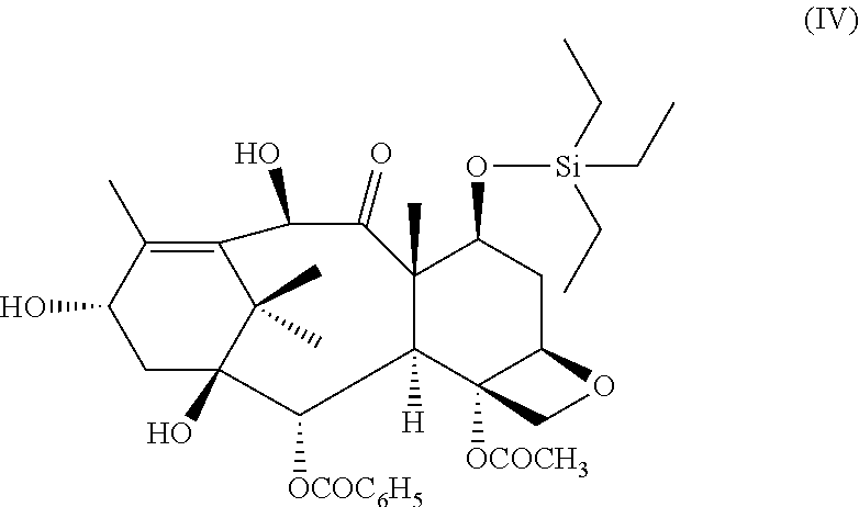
C1C2(O)C(C)(C)C(=C(C)C1O)C(O)C(=O)C1(C)C([H])(C3([OCOCH3])C(CC1O[Si](CC)(CC)CC)OC3)C2[OCOC6H5]
